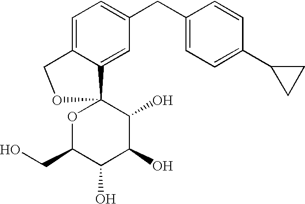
C1=C2C(=CC(CC3=CC=C(C4CC4)C=C3)=C1)C1(OC(CO)C(O)C(O)C1O)OC2
